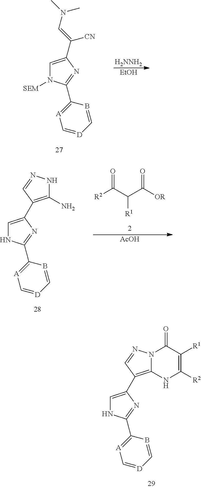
C1=C(C([CN])=CN(C)C)N=C(C2=[A]C=[D]C=B2)N1[SEM].[H2NNH2].[EtOH].C1=C(C2=C(N)NN=C2)N=C(C2=[A]C=[D]C=B2)N1.[R2]C(C(C([OR])=O)[R1])=O.[AcOH].C1=C(C2=C3N(N=C2)C(=O)C([R1])=C([R2])N3)N=C(C2=[A]C=[D]C=B2)N1
